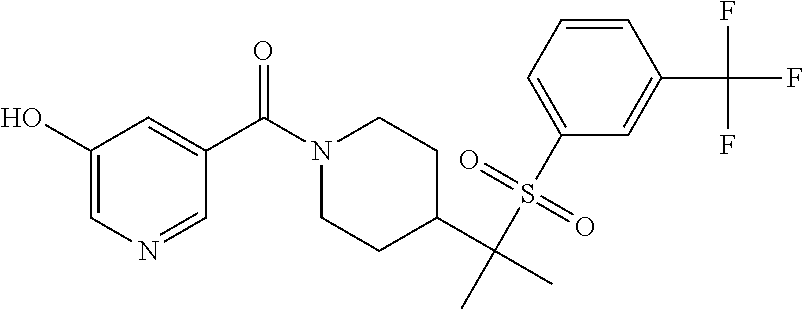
C1(O)=CN=CC(C(N2CCC(C(C)(S(C3=CC=CC(C(F)(F)F)=C3)(=O)=O)C)CC2)=O)=C1
